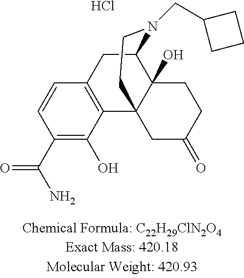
C1(C(N)=O)=C(O)C2=C(C=C1)CC1C3(O)C2(CC(=O)CC3)CCN1CC1CCC1.Cl
